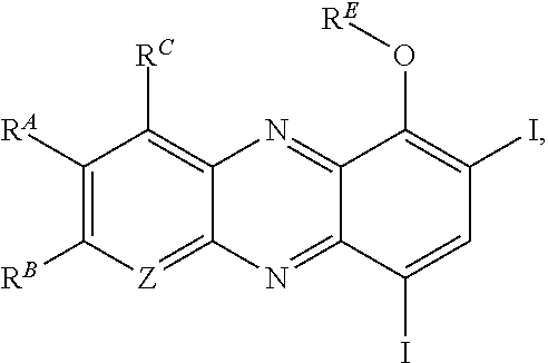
C1([RA])=C([RB])[Z]=C2C(=C1[RC])N=C1C(=N2)C(I)=CC(I)=C1O[RE]
